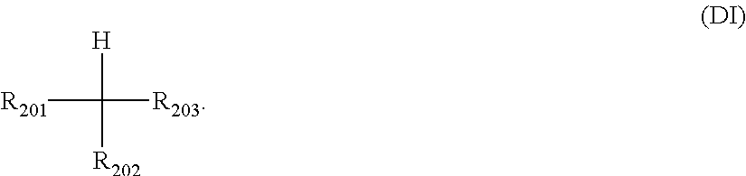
[R201]C([R203])([H])[R202]
